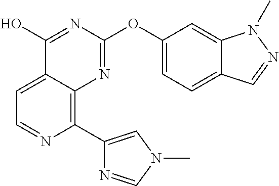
C1(O)=NC(OC2=CC=C3C(=C2)N(C)N=C3)=NC2=C(C3=CN(C)C=N3)N=CC=C12
